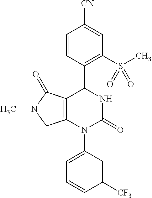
C12=C(N(C3=CC=CC([CF3])=C3)C(=O)NC1C1=C(S(C)(=O)=O)C=C([CN])C=C1)CN(C)C2=O
